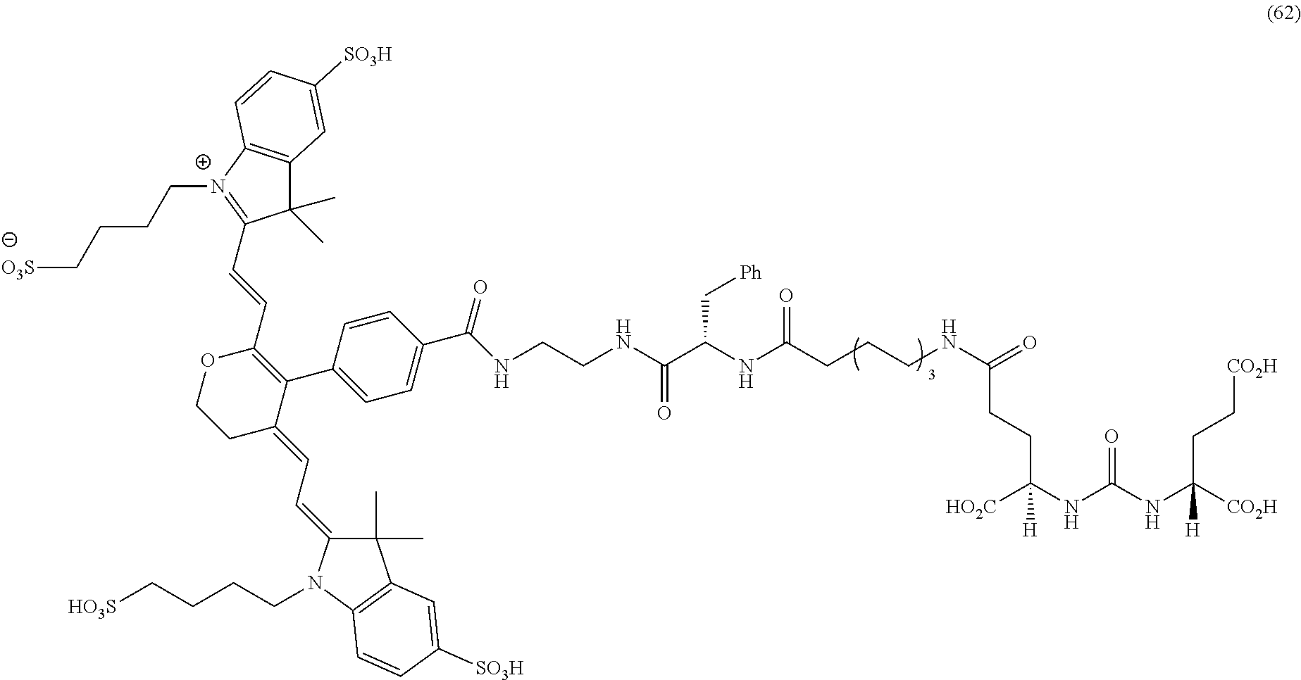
[CO2H]C(NC(NC([HO2C])(CCC(NCCCC(NC(C(NCCNC(=O)C1=CC=C(C2=C(C=CC3=[N+](CCCC[O3S])C4=C(C3(C)C)C=C([SO3H])C=C4)OCCC2=CC=C2C(C)(C)C3=C(N2CCCC[HO3S])C=CC([SO3H])=C3)C=C1)=O)C[Ph])=O)=O)[H])=O)(CC[CO2H])[H]
